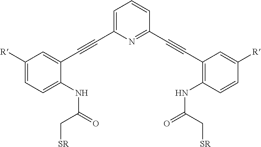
C1([R])=CC=C(NC(=O)C[SR])C(C#CC2=CC=CC(C#CC3=C(NC(C[SR])=O)C=CC([R])=C3)=N2)=C1
